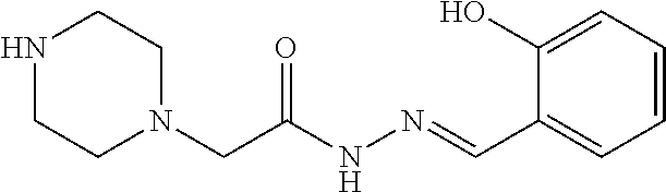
N1CCN(CC(NN=CC2=CC=CC=C2O)=O)CC1
